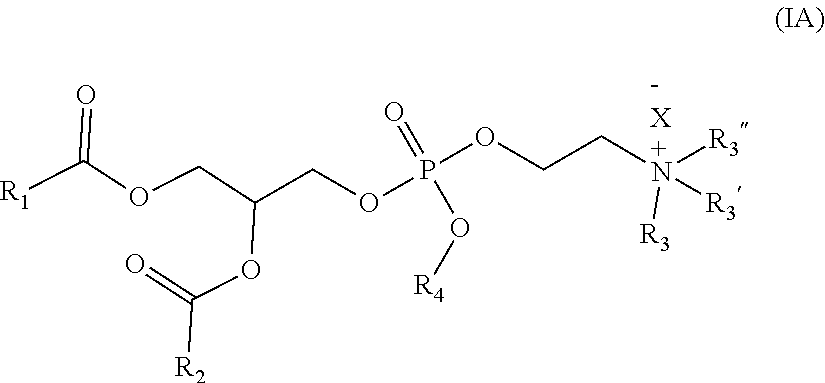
C(COP(OCC[+N]([R3])([R3])[R3])(=O)O[R4])(COC([R1])=O)OC(=O)[R2]
